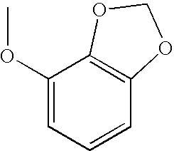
C1(OC)=CC=CC2=C1OCO2
